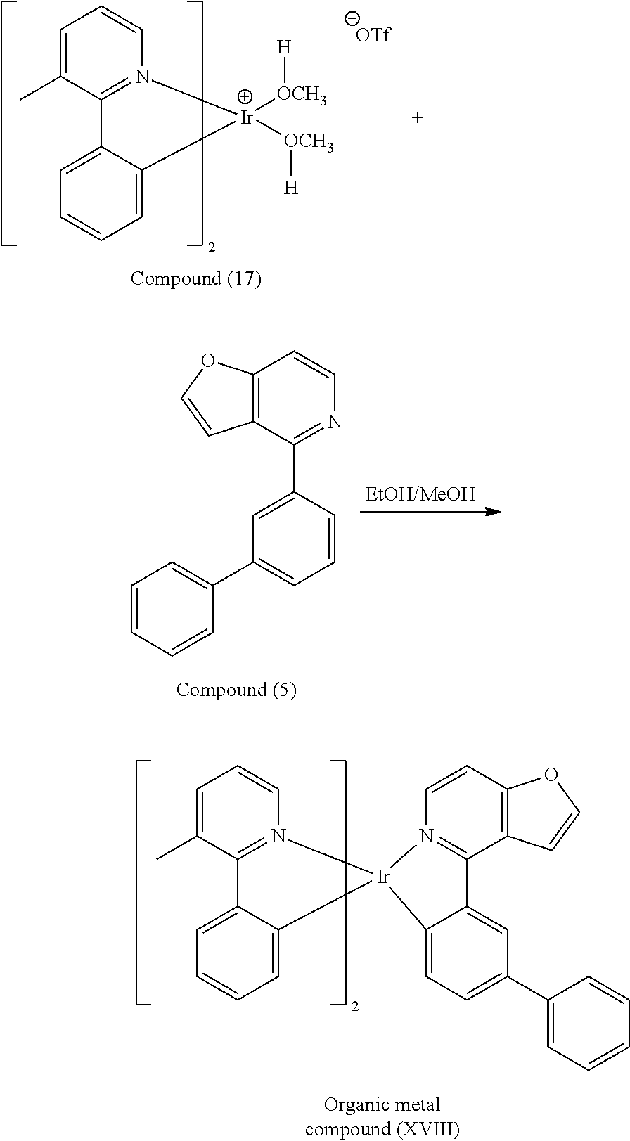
C1=C(C)C2=N(C=C1)[Ir]([OCH3][H])([OCH3][H])C1=CC=CC=C21.C1=C(C)C2=N(C=C1)[Ir]1(C3=CC=CC=C23)N2=C(C3=C(C=C2)OC=C3)C2=CC(C3=CC=CC=C3)=CC=C21.C12=C(C=CN=C1C1=CC(C3=CC=CC=C3)=CC=C1)OC=C2
